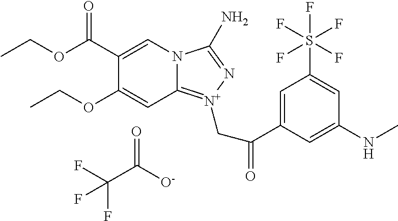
C(C([O-])=O)(F)(F)F.N12C(=[N+](CC(C3=CC(S(F)(F)(F)(F)F)=CC(NC)=C3)=O)N=C1N)C=C(OCC)C(C(OCC)=O)=C2
